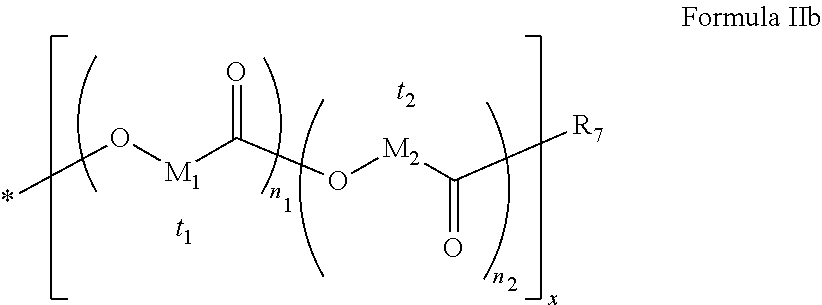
*O[M1]C(O[M2]C([R7])=O)=O
